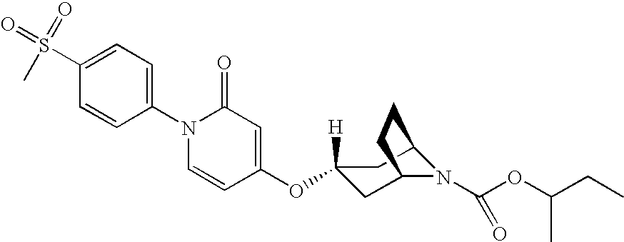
C1(S(C)(=O)=O)=CC=C(N2C=CC(OC3([H])CC4N(C(OC(CC)C)=O)C(C3)CC4)=CC2=O)C=C1
